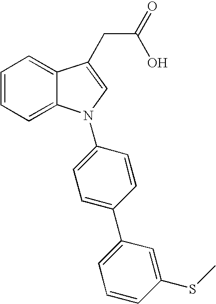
C1=CC=C2C(=C1)C(CC(=O)O)=CN2C1=CC=C(C2=CC=CC(SC)=C2)C=C1
